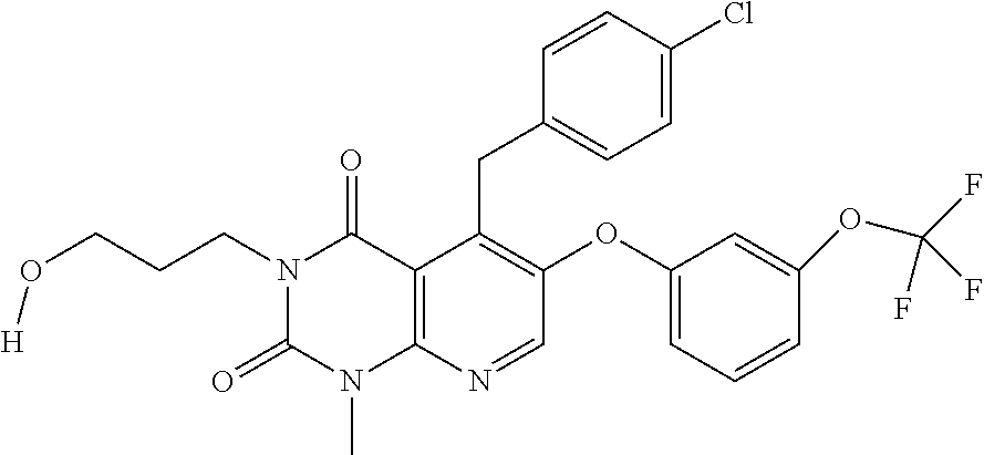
C1=CC(Cl)=CC=C1CC1=C(OC2=CC=CC(OC(F)(F)F)=C2)C=NC2=C1C(=O)N(CCCO[H])C(=O)N2C
